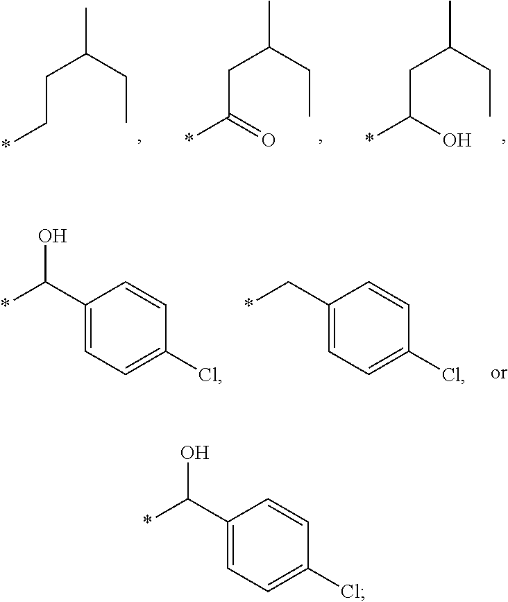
C(C(O)*)C(CC)C.C(C(=O)*)C(CC)C.C(C*)C(CC)C.C1(C(*)O)=CC=C(Cl)C=C1.C1(C*)=CC=C(Cl)C=C1.C1(C(*)O)=CC=C(Cl)C=C1
